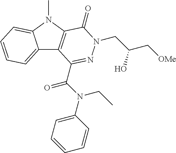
C12=CC=CC=C1N(C)C1=C2C(C(N(CC)C2=CC=CC=C2)=O)=NN(CC(C[OMe])O)C1=O
